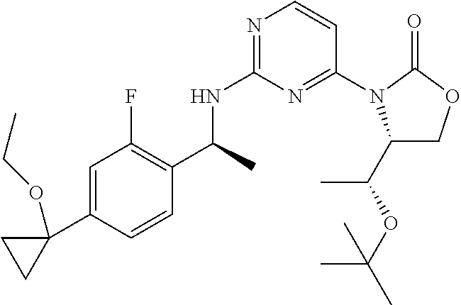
C(C)(NC1=NC=CC(N2C(C(OC(C)(C)C)C)COC2=O)=N1)C1=C(F)C=C(C2(OCC)CC2)C=C1
